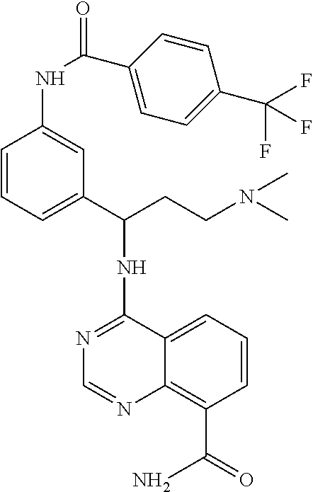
N1=C(NC(CCN(C)C)C2=CC=CC(NC(C3=CC=C(C(F)(F)F)C=C3)=O)=C2)C2=CC=CC(C(=O)N)=C2N=C1
